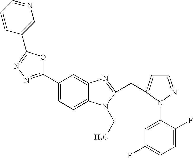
C1(C2=NN=C(C3=CN=CC=C3)O2)=CC=C2C(=C1)N=C(CC1=CC=NN1C1=CC(F)=CC=C1F)N2CC
